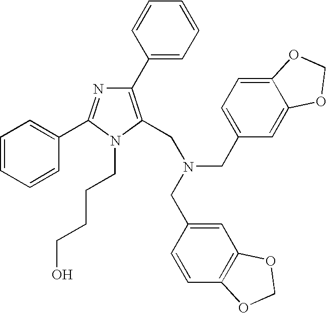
C1(C2=CC=CC=C2)=C(CN(CC2=CC=C3C(=C2)OCO3)CC2=CC3=C(C=C2)OCO3)N(CCCCO)C(C2=CC=CC=C2)=N1
